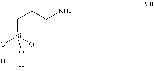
C([Si](O[H])(O[H])O[H])CCN
